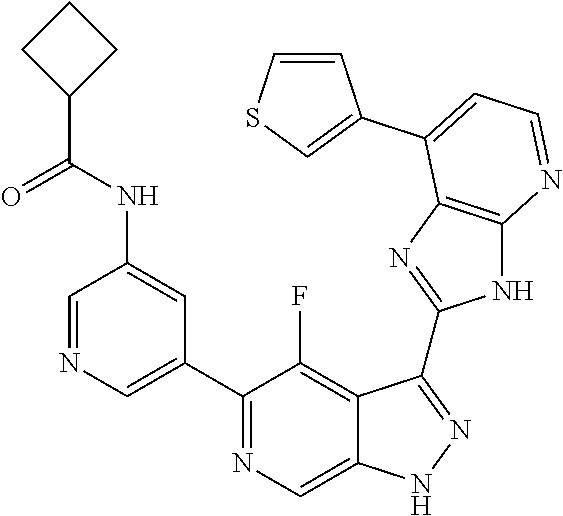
C1=NC=C(C2=NC=C3C(=C2F)C(C2=NC4=C(N2)N=CC=C4C2=CSC=C2)=NN3)C=C1NC(=O)C1CCC1
